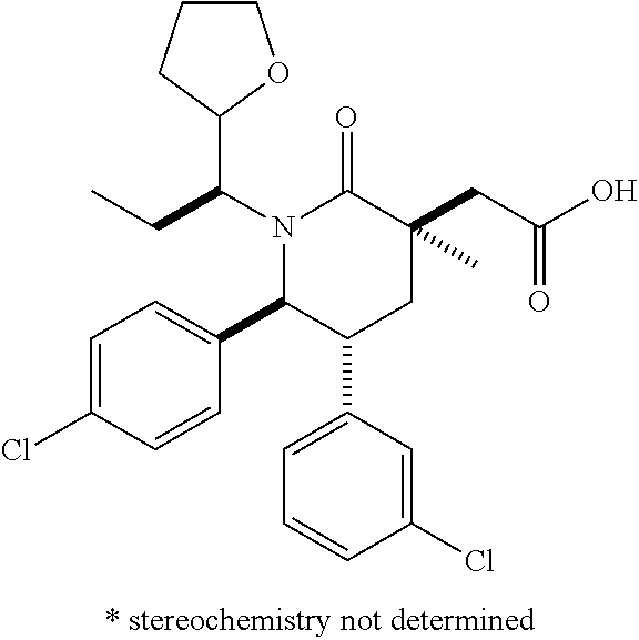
C1=C(Cl)C=CC(C2C(C3=CC=CC(Cl)=C3)CC(CC(O)=O)(C)C(=O)N2C(C2OCCC2)CC)=C1
